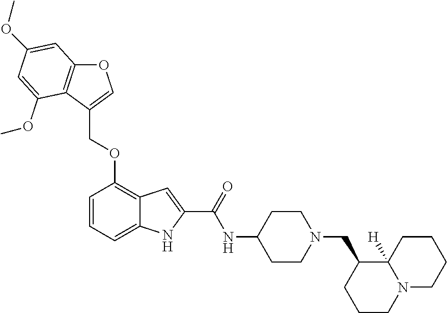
O(C1=C2C(=CC=C1)NC(C(NC1CCN(CC3CCCN4C3([H])CCCC4)CC1)=O)=C2)CC1=COC2=C1C(OC)=CC(OC)=C2
